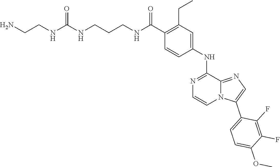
O(C)C1=CC=C(C2=CN=C3N2C=CN=C3NC2=CC(CC)=C(C(NCCCNC(NCCN)=O)=O)C=C2)C(F)=C1F
